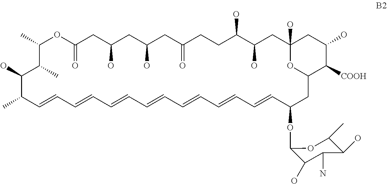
C1(C)OC(=O)CC(O)CC(O)CC(=O)CCC(O)C(O)CC2(O)CC(O)C([COOH])C(CC(OC3C(O)C(N)C(O)C(C)O3)C=CC=CC=CC=CC=CC=CC=CC(C)C(O)C1C)O2
